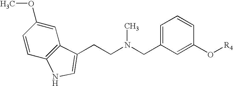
C(CN(CC1=CC=CC(O[R4])=C1)C)C1=CNC2=C1C=C(OC)C=C2
